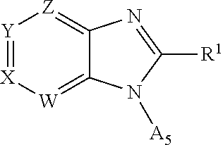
[W]1=C2C(=[Z][Y]=[X]1)N=C([R1])N2[A5]
